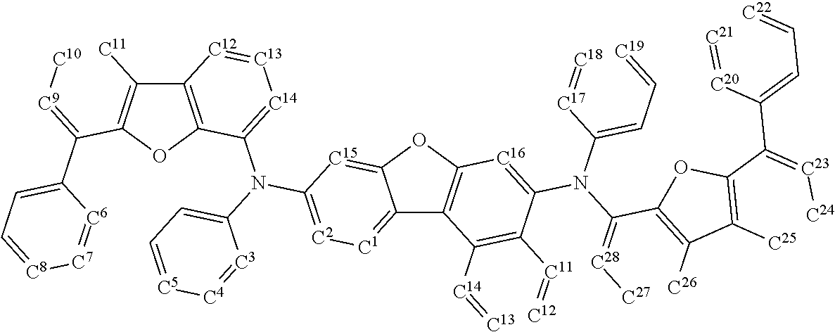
C12=[C1][C2]=C(N(C3=[C14][C13]=[C12]C4=C3OC(C(=[C9][C10])C3=CC=[C8][C7]=[C6]3)=C4[C11])C3=CC=[C5][C4]=[C3]3)[C15]=C1OC1=C2C([C14]=[C13])=C([C11]=[C12])C(N(C(=CC=[C19])[C17]=[C18])C(=[C28][C27])C2=C([C26])C([C25])=C(C(=[C23][C24])C([C20]=[C21])=CC=[C22])O2)=[C16]1
